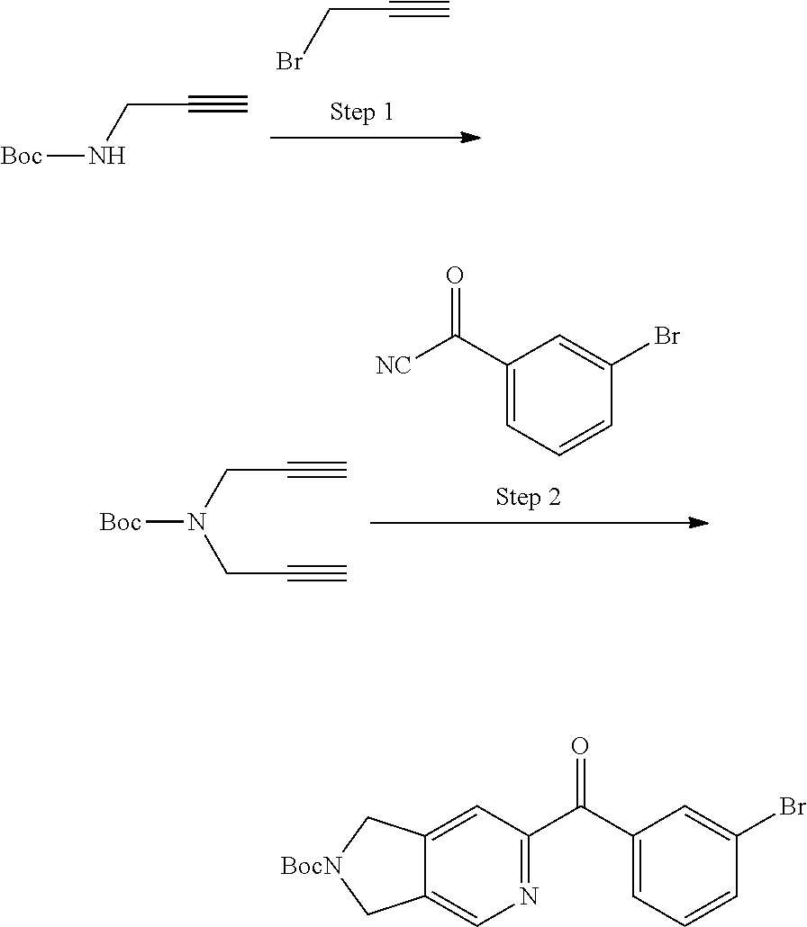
BrCC#C.[Boc]NCC#C.C12=CN=C(C(C3=CC=CC(Br)=C3)=O)C=C1C[BocN]C2.[Boc]N(CC#C)CC#C.C1(C([NC])=O)=CC=CC(Br)=C1
